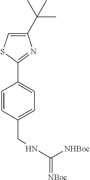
C1=CC(CNC([NHBoc])=[NBoc])=CC=C1C1=NC(C(C)(C)C)=CS1
